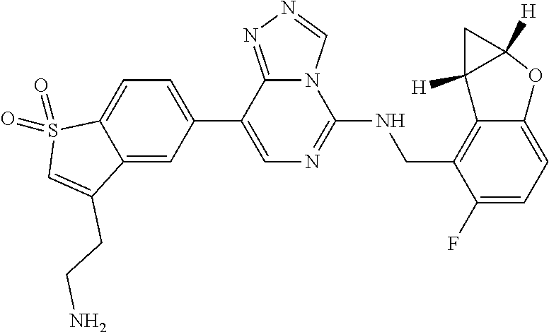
C1(F)=CC=C2C(=C1CNC1=NC=C(C3=CC=C4C(=C3)C(CCN)=CS4(=O)=O)C3=NN=CN13)C1([H])C([H])(O2)C1
